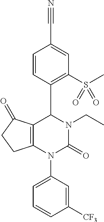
C12=C(N(C3=CC=CC([CF3])=C3)C(=O)N(CC)C1C1=C(S(C)(=O)=O)C=C(C#N)C=C1)CCC2=O
